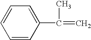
C1=CC(C(C)=C)=CC=C1
